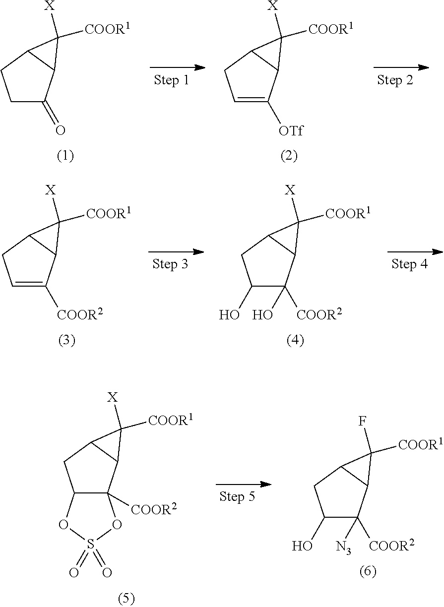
C1C(=O)C2C(C1)C2([X])[COOR1].C1=C([OTf])C2C(C1)C2([X])[COOR1].C1=C([COOR2])C2C(C1)C2([X])[COOR1].C1(O)C([COOR2])(O)C2C(C1)C2([X])[COOR1].C12C([COOR2])(C3C(C1)C3([X])[COOR1])OS(=O)(=O)O2.C1(O)C([COOR2])([N3])C2C(C1)C2(F)[COOR1]
